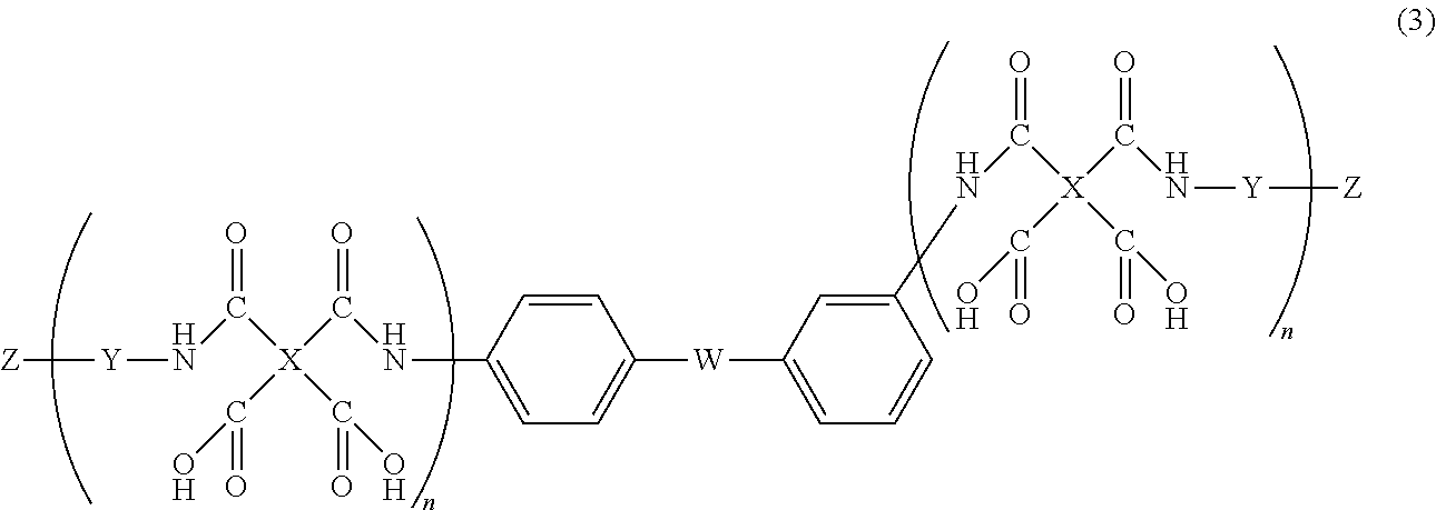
C1=CC(NC([X](C(=O)O)(C(N[Y][Z])=O)C(=O)O)=O)=CC=C1[W]C1=CC=CC(NC([X](C(=O)O)(C(=O)O)C(N[Y][Z])=O)=O)=C1
